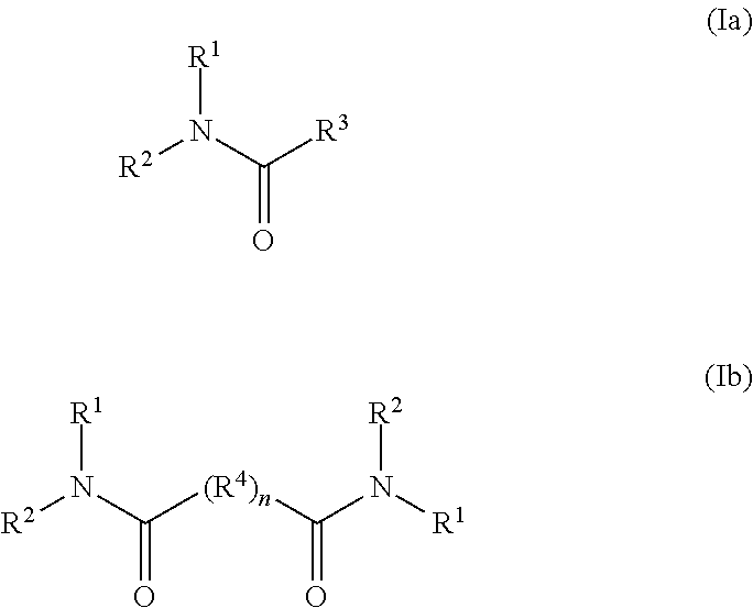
[R2]N([R1])C([R3])=O.[R2]N([R1])C([(R4)n]C(N([R1])[R2])=O)=O
